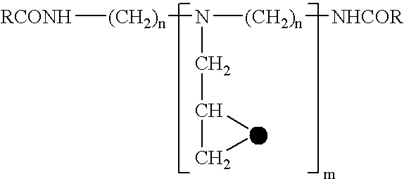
[RCONH][(CH2)n]N([(CH2)n][NHCOR])CC1CO1
